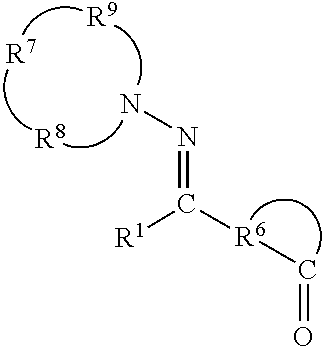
C(=O)[R6]C(=NN)[R1].[R7].[R9].[R8]
